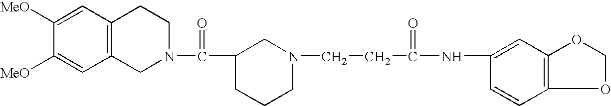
C12=C(C=C([MeO])C([MeO])=C1)CCN(C(C1CCCN(CCC(NC3=CC4=C(C=C3)OCO4)=O)C1)=O)C2
